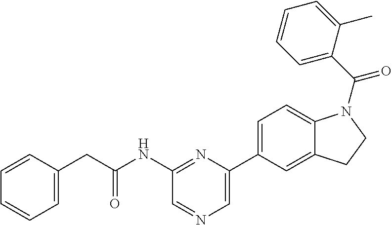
C1=CC(CC(NC2=NC(C3=CC=C4C(=C3)CCN4C(C3=CC=CC=C3C)=O)=CN=C2)=O)=CC=C1
